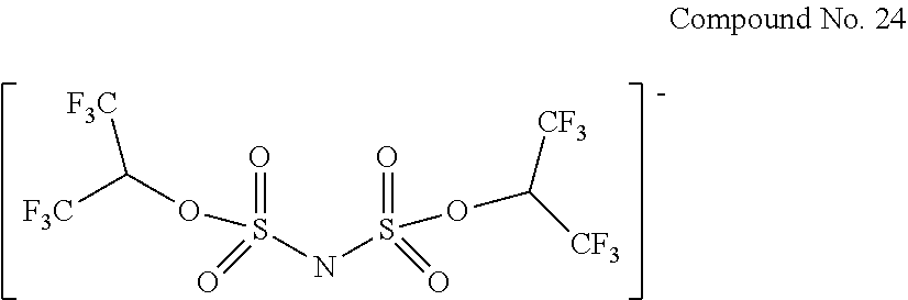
N(S(OC([CF3])[CF3])(=O)=O)S(=O)(OC([F3C])[F3C])=O
